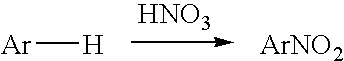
[Ar][H].[HNO3].[ArNO2]
